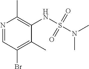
N1=CC(Br)=C(C)C(NS(N(C)C)(=O)=O)=C1C
